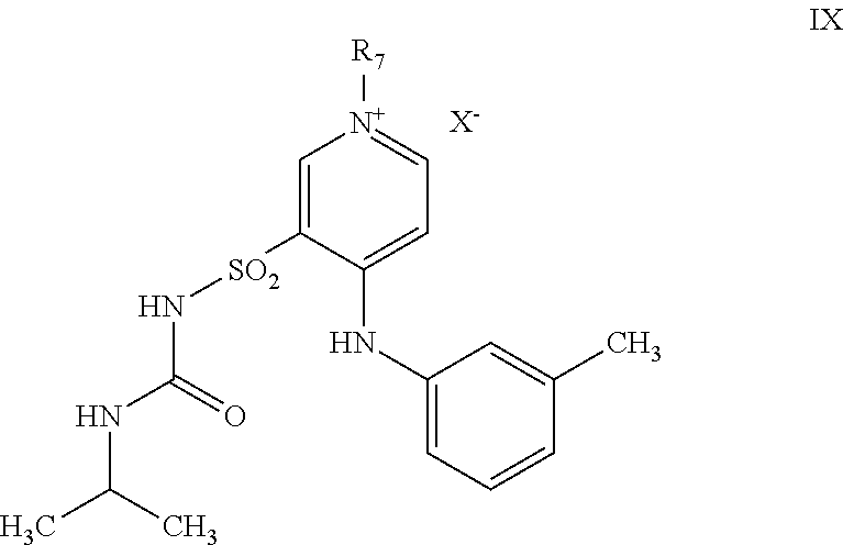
C1=C([SO2]NC(NC(C)C)=O)C(NC2=CC=CC(C)=C2)=CC=[N+]1[R7].[X-]
